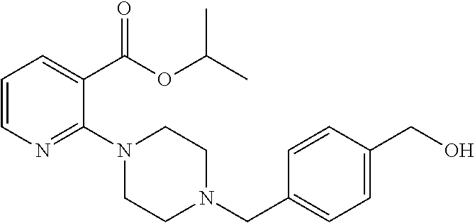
C1=CN=C(N2CCN(CC3=CC=C(CO)C=C3)CC2)C(C(OC(C)C)=O)=C1
